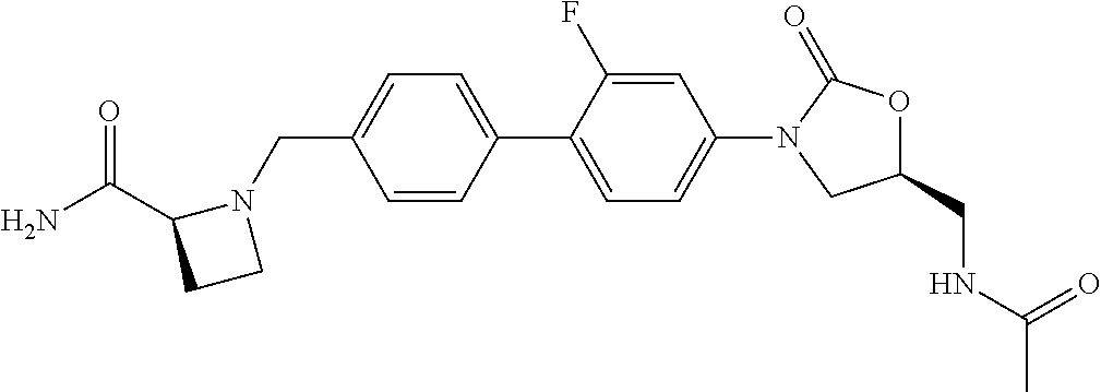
N1(CC2=CC=C(C3=CC=C(N4CC(CNC(C)=O)OC4=O)C=C3F)C=C2)C(C(N)=O)CC1
